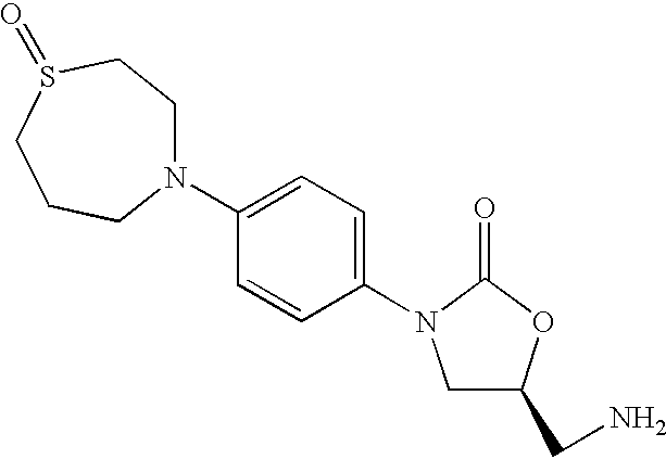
N1(C2=CC=C(N3CC(CN)OC3=O)C=C2)CCS(=O)CCC1
